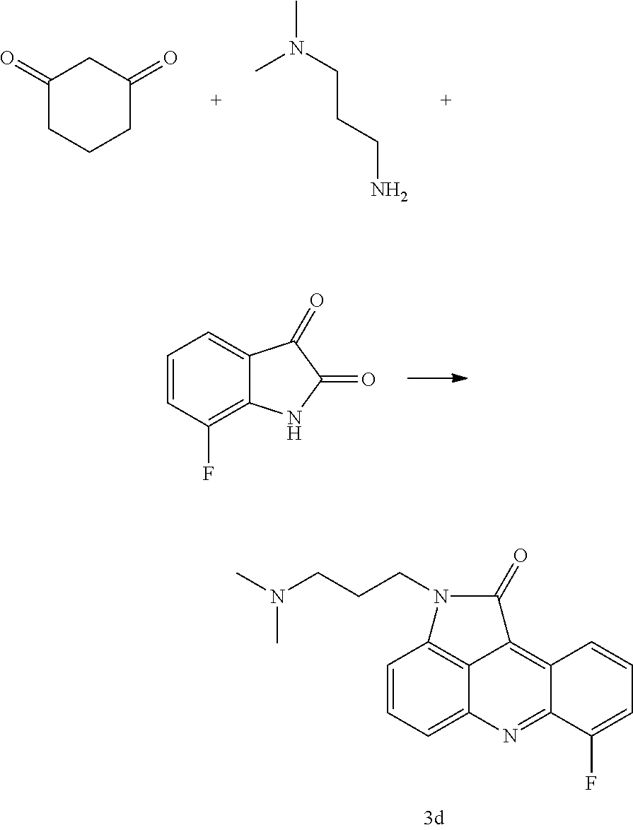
C1=CC(F)=C2C(=C1)C(=O)C(=O)N2.C1=CC=C2C3=C1N(CCCN(C)C)C(=O)C3=C1C(=N2)C(F)=CC=C1.C1(=O)CCCC(=O)C1.CN(CCCN)C
